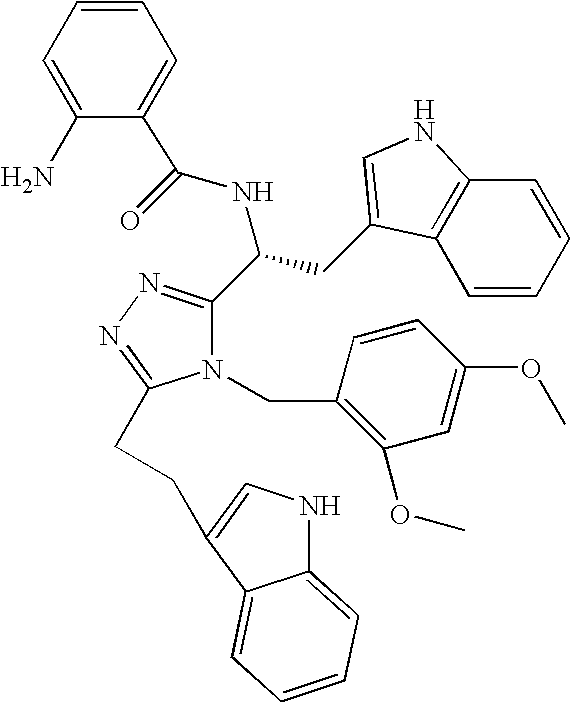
N1(CC2=C(OC)C=C(OC)C=C2)C(C(CC2=CNC3=C2C=CC=C3)NC(=O)C2=CC=CC=C2N)=NN=C1CCC1=CNC2=CC=CC=C21
